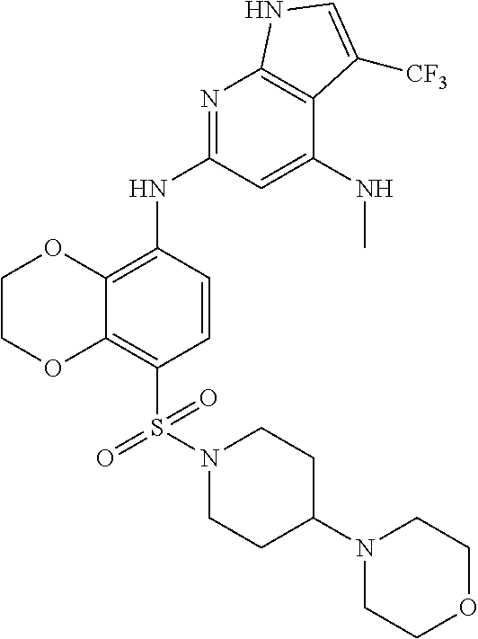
C1COC2=C(S(N3CCC(N4CCOCC4)CC3)(=O)=O)C=CC(NC3=NC4=C(C(NC)=C3)C([CF3])=CN4)=C2O1
